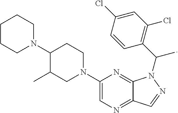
C1CCN(C2C(C)CN(C3=CN=C4C(=N3)N(C(C3=C(Cl)C=C(Cl)C=C3)C)N=C4)CC2)CC1
